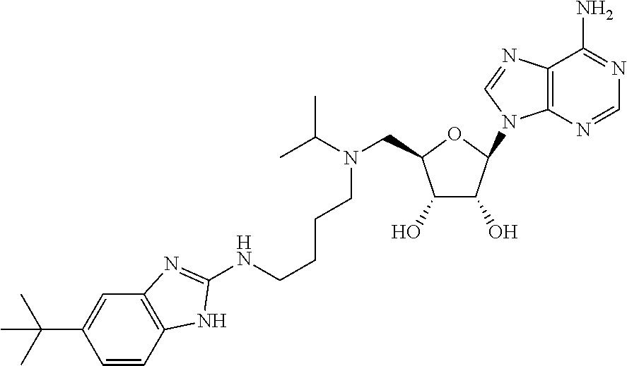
C12=C(N=CN=C1N)N(C1OC(CN(C(C)C)CCCCNC3=NC4=C(C=CC(C(C)(C)C)=C4)N3)C(O)C1O)C=N2
